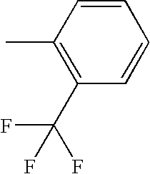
C1(C)=C(C(F)(F)F)C=CC=C1
